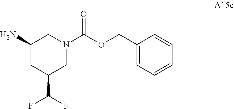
C1(COC(N2CC(N)CC(C(F)F)C2)=O)=CC=CC=C1
